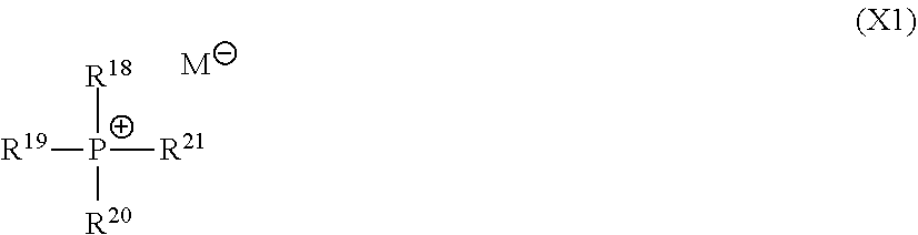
[R18][P+]([R20])([R21])[R19].[M]
